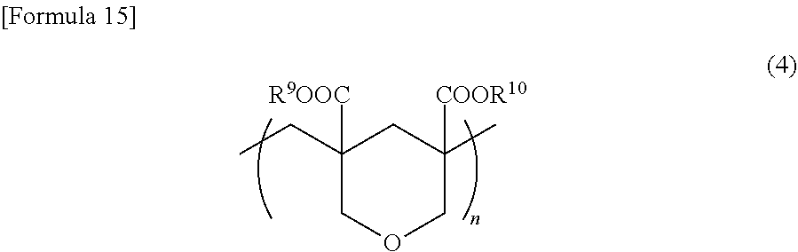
CCC1([R9OOC])CC(C)([COOR10])COC1
